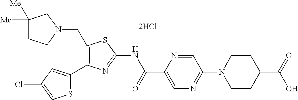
C1(CN2CC([Me])([Me])CC2)=C(C2=CC(Cl)=CS2)N=C(NC(C2=CN=C(N3CCC(C(=O)O)CC3)C=N2)=O)S1
